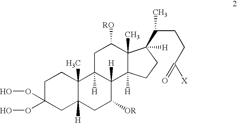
C1(OO)(OO)CC2([H])C(C)(CC1)C1([H])C([H])(C([OR])C2)C2([H])C(C)(C([RO])C1)C(C(C)CCC([X])=O)([H])CC2
